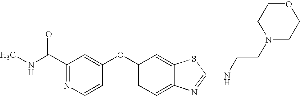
N1=C(C(=O)NC)C=C(OC2=CC=C3C(=C2)SC(NCCN2CCOCC2)=N3)C=C1
